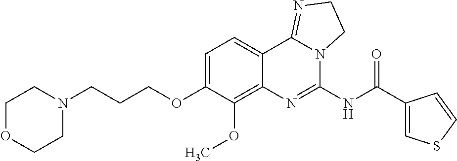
C1OCCN(CCCOC2=CC=C3C(=C2OC)N=C(NC(C2=CSC=C2)=O)N2C3=NCC2)C1
